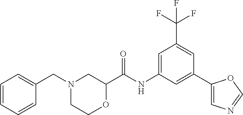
C1=C(NC(C2CN(CC3=CC=CC=C3)CCO2)=O)C=C(C2=CN=CO2)C=C1C(F)(F)F
